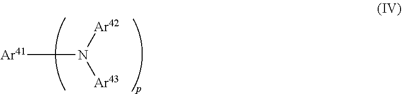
[Ar41]N([Ar42])[Ar43]
